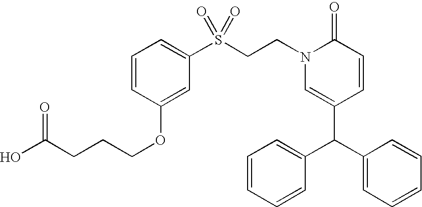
S(CCN1C=C(C(C2=CC=CC=C2)C2=CC=CC=C2)C=CC1=O)(C1=CC=CC(OCCCC(O)=O)=C1)(=O)=O
